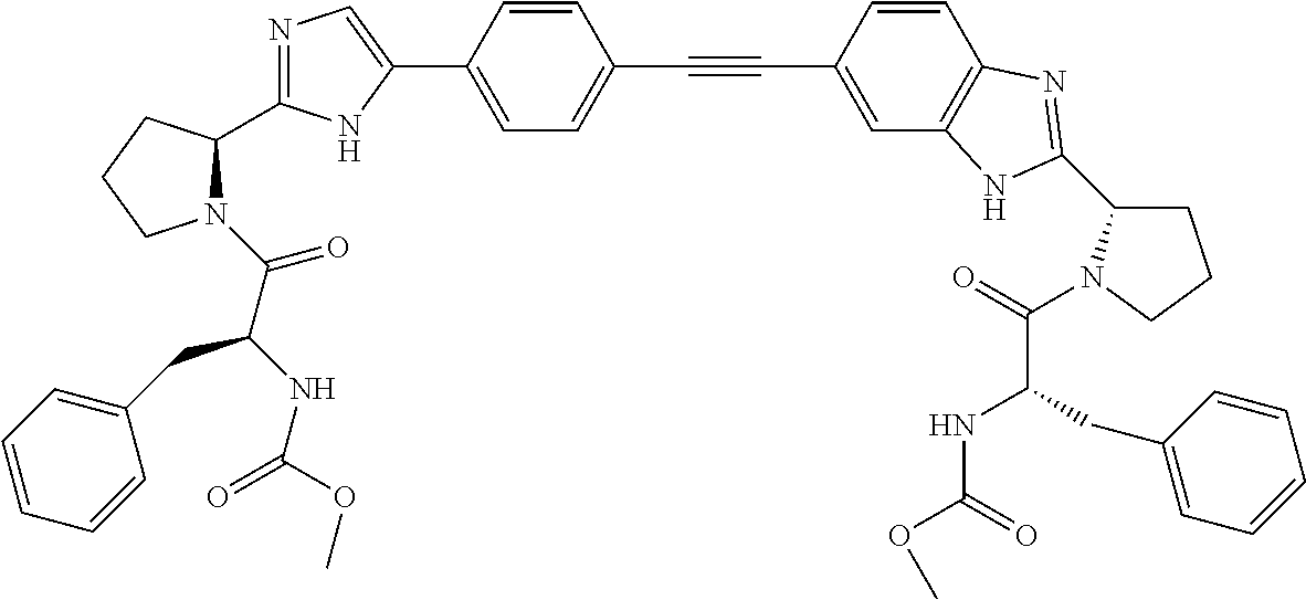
C1=C(C2=CN=C(C3N(C(C(CC4=CC=CC=C4)NC(=O)OC)=O)CCC3)N2)C=CC(C#CC2=CC3=C(C=C2)N=C(C2CCCN2C(=O)C(CC2=CC=CC=C2)NC(=O)OC)N3)=C1
